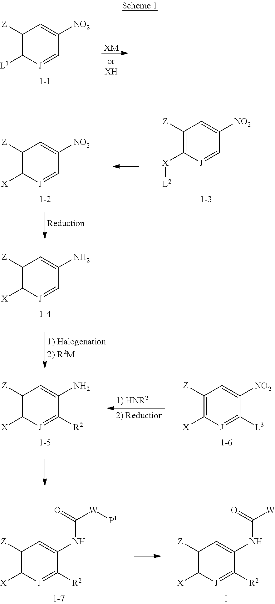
[XM].C1([Z])=C([L1])[J]=CC([NO2])=C1.C1([Z])=C([X])[J]=CC([NO2])=C1.C1([Z])=C([X][L2])[J]=CC([NO2])=C1.C1([Z])=C([X])[J]=CC(N)=C1.C1([Z])=C([X])[J]=C([R2])C(N)=C1.C1([Z])=C([X])[J]=C([L3])C([NO2])=C1.C1([Z])=C([X])[J]=C([R2])C(NC([W][P1])=O)=C1.C1([Z])=C([X])[J]=C([R2])C(NC([W])=O)=C1.I
